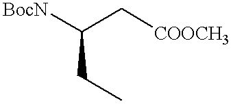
[BocN]C(C[COOCH3])CC
